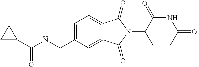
C1=C(CNC(C2CC2)=O)C=C2C(=C1)C(=O)N(C1CCC(=O)NC1=O)C2=O
